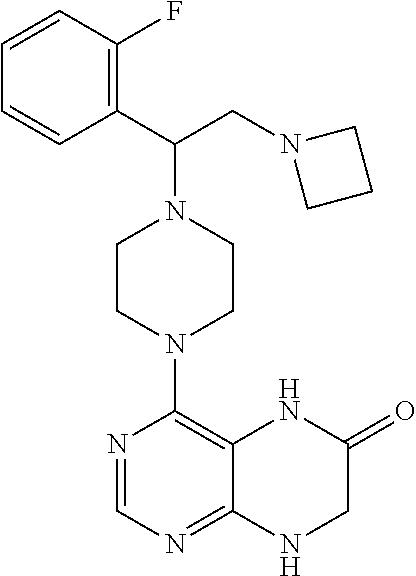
N1=CN=C2C(=C1N1CCN(C(C3=C(F)C=CC=C3)CN3CCC3)CC1)NC(=O)CN2
